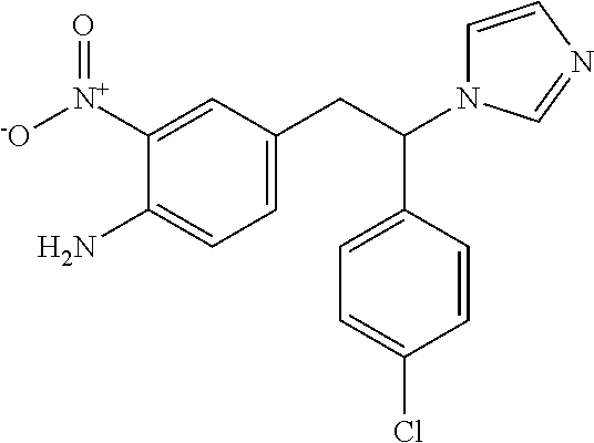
C1([N+]([-O])=O)=CC(CC(C2=CC=C(Cl)C=C2)N2C=CN=C2)=CC=C1N
